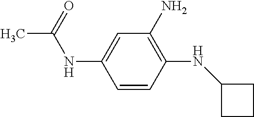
C1=CC(NC2CCC2)=C(N)C=C1NC(C)=O
